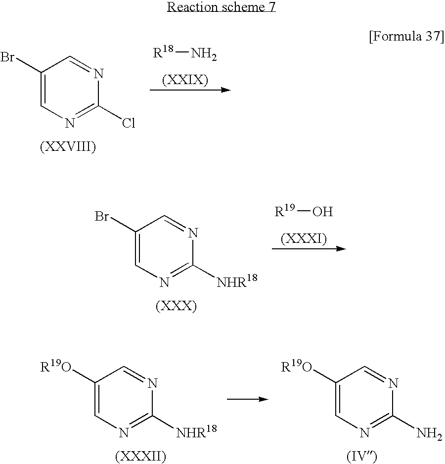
C1(Br)=CN=C(Cl)N=C1.[R18]N.C1(Br)=CN=C([NHR18])N=C1.[R19]O.C1([R19O])=CN=C([NHR18])N=C1.C1([R19O])=CN=C(N)N=C1
